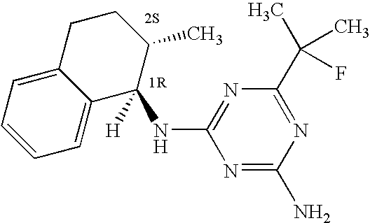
[H]C1(NC2=NC(C(C)(C)F)=NC(N)=N2)C2=CC=CC=C2CCC1C
